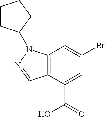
OC(C1=CC(Br)=CC2=C1C=NN2C1CCCC1)=O
